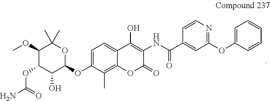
C1=C(OC2OC(C)(C)C(OC)C(OC(N)=O)C2O)C(C)=C2C(=C1)C(O)=C(NC(C1=CC(OC3=CC=CC=C3)=NC=C1)=O)C(=O)O2
